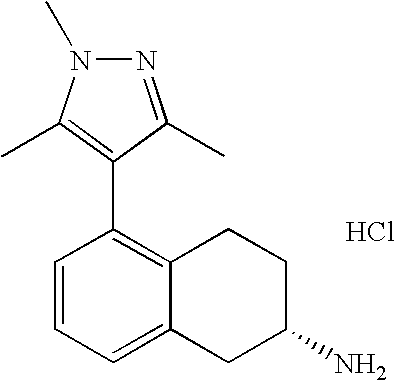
C1=CC=C2C(=C1C1=C(C)N(C)N=C1C)CCC(N)C2.Cl
